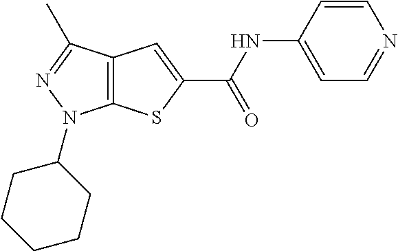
C12=C(C(C)=NN1C1CCCCC1)C=C(C(NC1=CC=NC=C1)=O)S2
